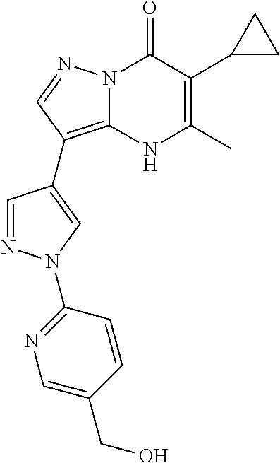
N12C(=C(C3=CN(C4=NC=C(CO)C=C4)N=C3)C=N1)NC(C)=C(C1CC1)C2=O
